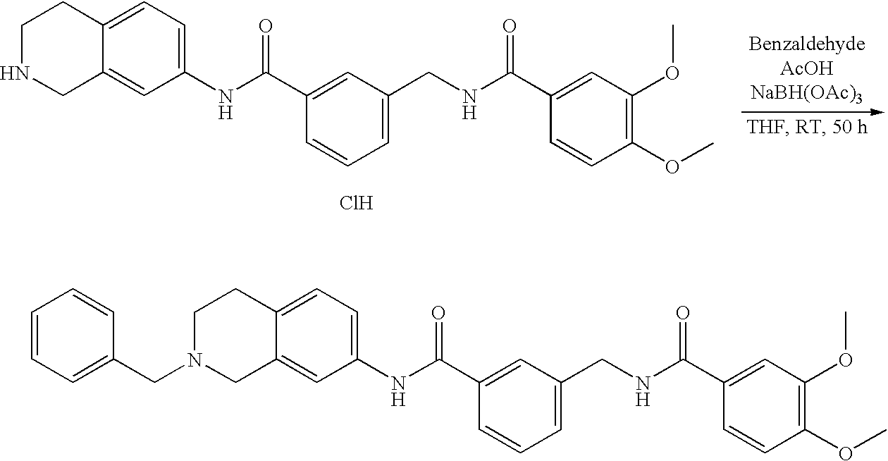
C1NCC2=CC(NC(C3=CC(CNC(C4=CC(OC)=C(OC)C=C4)=O)=CC=C3)=O)=CC=C2C1.Cl.C1N(CC2=CC=CC=C2)CC2=CC(NC(C3=CC(CNC(C4=CC(OC)=C(OC)C=C4)=O)=CC=C3)=O)=CC=C2C1
